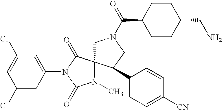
C1=C(Cl)C=C(N2C(=O)N(C)C3(C2=O)CN(C(=O)C2CCC(CN)CC2)CC3C2=CC=C([CN])C=C2)C=C1Cl
